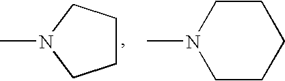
CN1CCCCC1.C1CCN(C)C1
